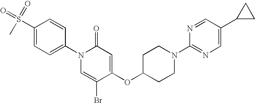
C1(N2C=C(Br)C(OC3CCN(C4=NC=C(C5CC5)C=N4)CC3)=CC2=O)=CC=C(S(=O)(=O)C)C=C1
